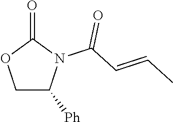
O1CC([Ph])N(C(C=CC)=O)C1=O
